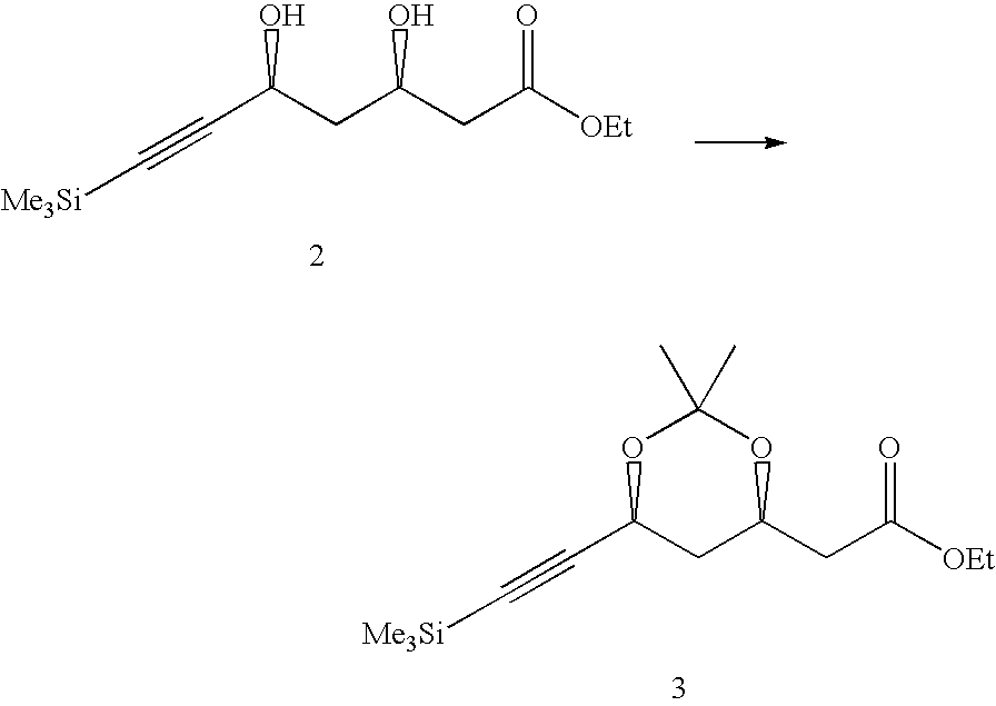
C(C1CC(CC([OEt])=O)OC(C)(C)O1)#C[Me3Si].C(C(CC(CC([OEt])=O)O)O)#C[Me3Si]
